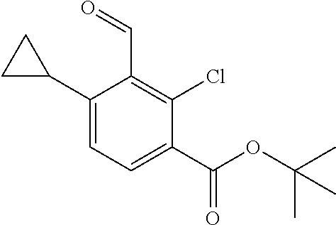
C1(C2CC2)=CC=C(C(OC(C)(C)C)=O)C(Cl)=C1C=O
